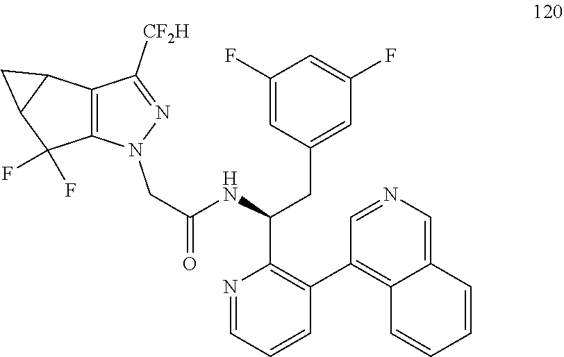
N1=CC=CC(C2=C3C(=CN=C2)C=CC=C3)=C1C(NC(=O)CN1C2=C(C([CF2H])=N1)C1C(C2(F)F)C1)CC1=CC(F)=CC(F)=C1
